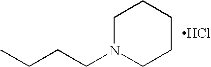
C1N(CCCC)CCCC1.Cl
